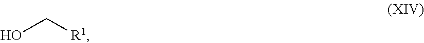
OC[R1]
